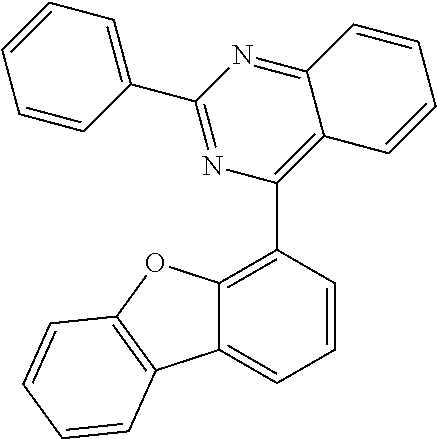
C1=CC(C2=NC(C3=C4C(=CC=C3)C3=C(O4)C=CC=C3)=C3C(=N2)C=CC=C3)=CC=C1
